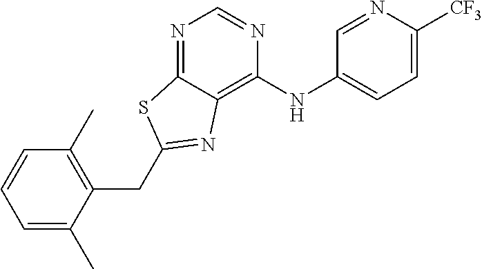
C1=C(C)C(CC2=NC3=C(NC4=CC=C([CF3])N=C4)N=CN=C3S2)=C(C)C=C1
